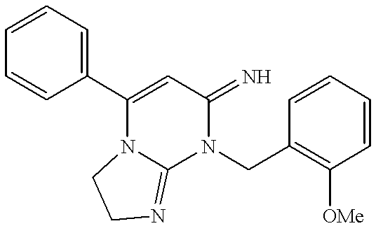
C1=CC=CC(C2=CC(=N)N(CC3=C([OMe])C=CC=C3)C3=NCCN23)=C1
